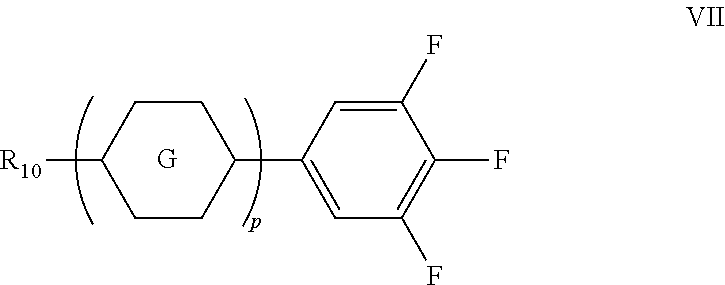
[G].C1(C2=CC(F)=C(F)C(F)=C2)CCC([R10])CC1
